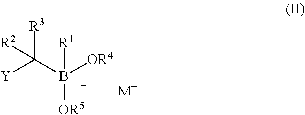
C([B-]([OR4])([OR5])[R1])([Y])([R3])[R2].[M+]
